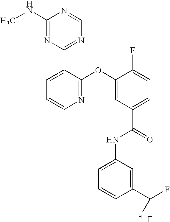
N1=C(OC2=CC(C(=O)NC3=CC=CC(C(F)(F)F)=C3)=CC=C2F)C(C2=NC=NC(NC)=N2)=CC=C1
